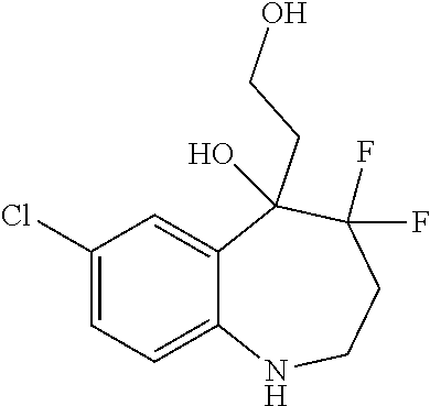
C1(Cl)=CC=C2C(=C1)C(CCO)(O)C(F)(F)CCN2
